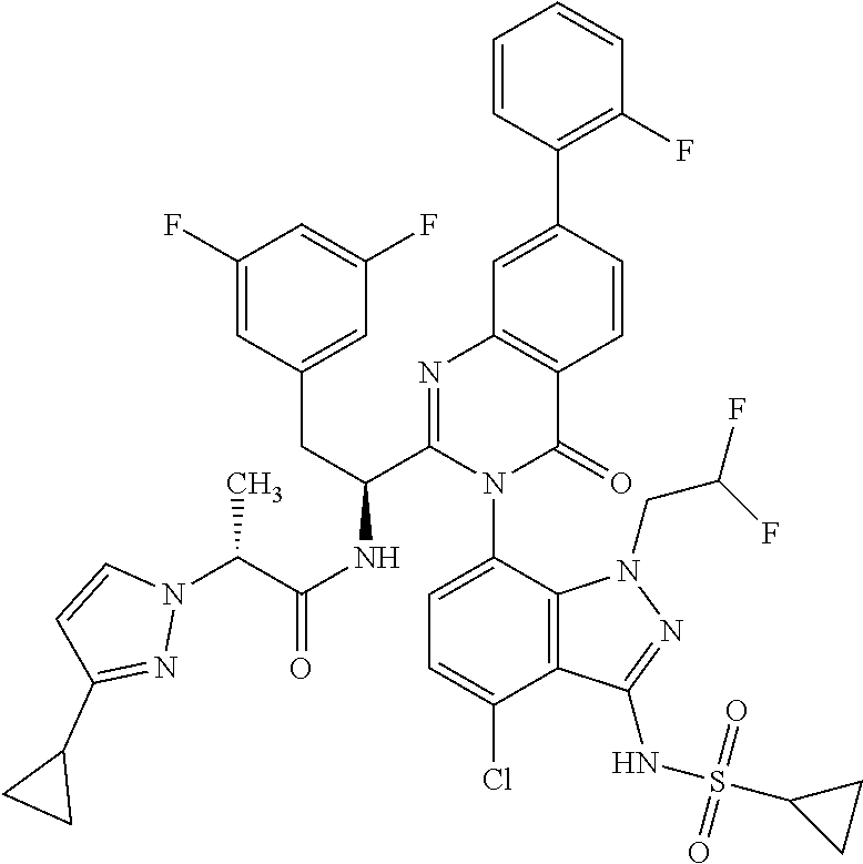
C1=CC(C2=CC3=C(C=C2)C(=O)N(C2=CC=C(Cl)C4=C2N(CC(F)F)N=C4NS(C2CC2)(=O)=O)C(C(CC2=CC(F)=CC(F)=C2)NC(=O)C(N2C=CC(C4CC4)=N2)C)=N3)=C(F)C=C1
